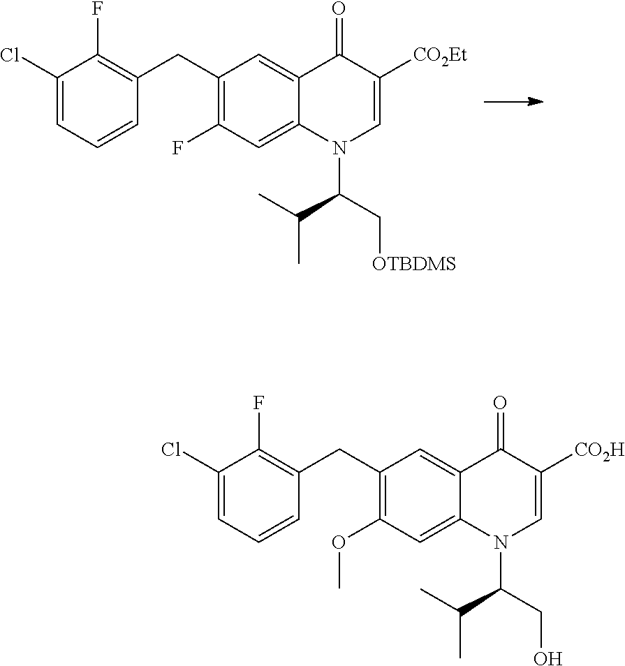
C1(CC2=C(F)C(Cl)=CC=C2)=C(F)C=C2C(=C1)C(=O)C([CO2Et])=CN2C(C[OTBDMS])C(C)C.C1(CC2=C(F)C(Cl)=CC=C2)=C(OC)C=C2C(=C1)C(=O)C([CO2H])=CN2C(CO)C(C)C
